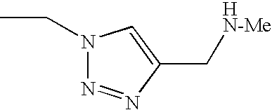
CCN1N=NC(C[HN-Me])=C1
